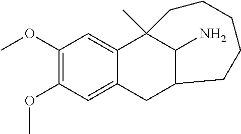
C1(OC)=C(OC)C=C2C(=C1)C1(C)C(N)C(C2)CCCCC1
